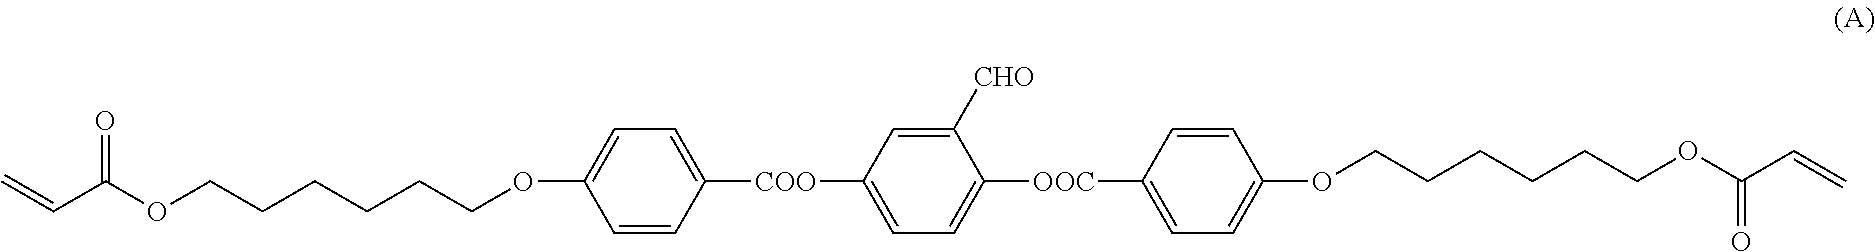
C1=CC([COO]C2=CC=C([OOC]C3=CC=C(OCCCCCCOC(C=C)=O)C=C3)C([CHO])=C2)=CC=C1OCCCCCCOC(C=C)=O
